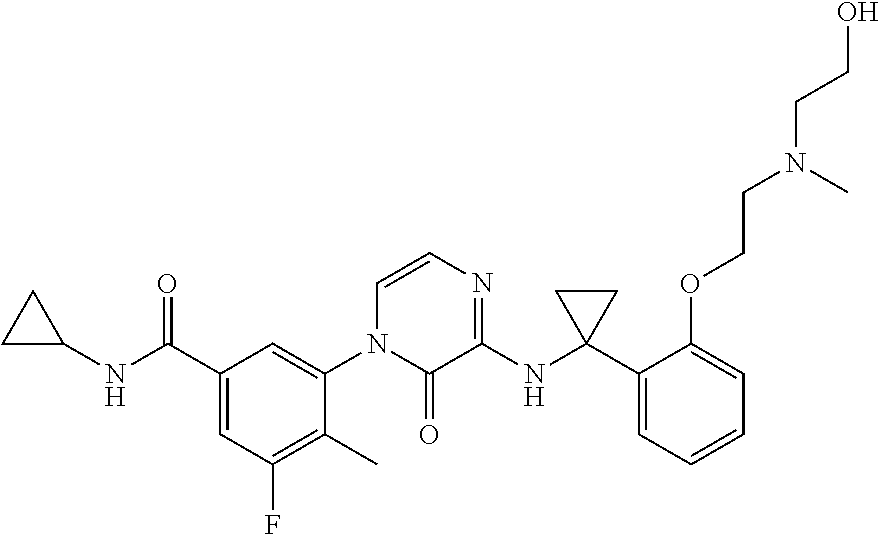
C1C(NC(C2=CC(F)=C(C)C(N3C(=O)C(NC4(C5=CC=CC=C5OCCN(CCO)C)CC4)=NC=C3)=C2)=O)C1
